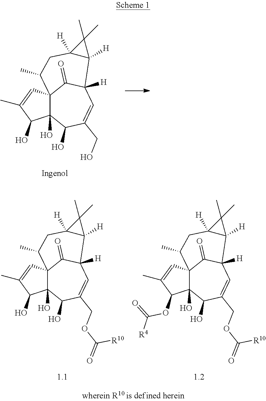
C12(O)C3(C=C(C)C1O)C(=O)C([H])(C=C(CO)C2O)C1([H])C([H])(CC3C)C1(C)C.C12(O)C3(C=C(C)C1O)C(=O)C([H])(C=C(COC(=O)[R10])C2O)C1([H])C([H])(CC3C)C1(C)C.C12(O)C3(C=C(C)C1OC([R4])=O)C(=O)C([H])(C=C(COC(=O)[R10])C2O)C1([H])C([H])(CC3C)C1(C)C
